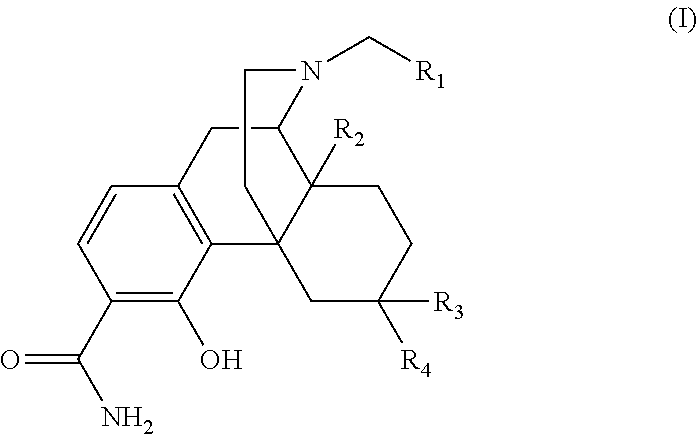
C12=C(C=CC(C(N)=O)=C1O)CC1C3([R2])C2(CC([R4])([R3])CC3)CCN1C[R1]
